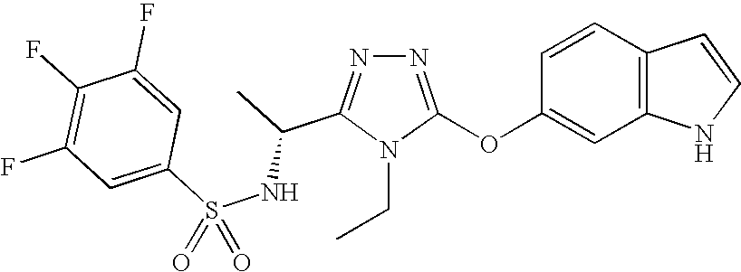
N1=C(OC2=CC3=C(C=C2)C=CN3)N(CC)C(C(C)NS(C2=CC(F)=C(F)C(F)=C2)(=O)=O)=N1
